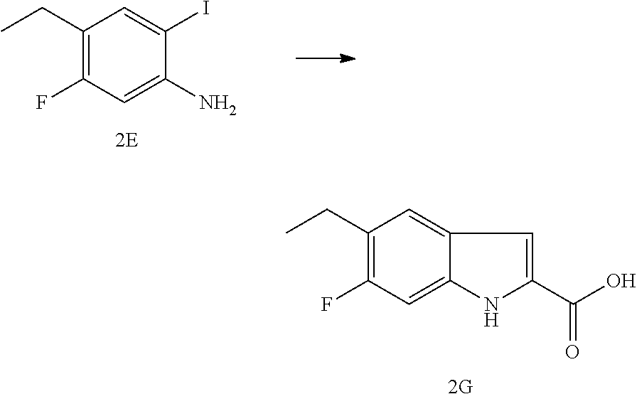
C1(CC)=C(F)C=C(N)C(I)=C1.C1(CC)=C(F)C=C2C(=C1)C=C(C(=O)O)N2
